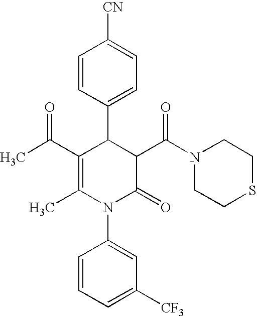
C1=CC(C2C(C(C)=O)=C(C)N(C3=CC([CF3])=CC=C3)C(=O)C2C(N2CCSCC2)=O)=CC=C1[CN]
